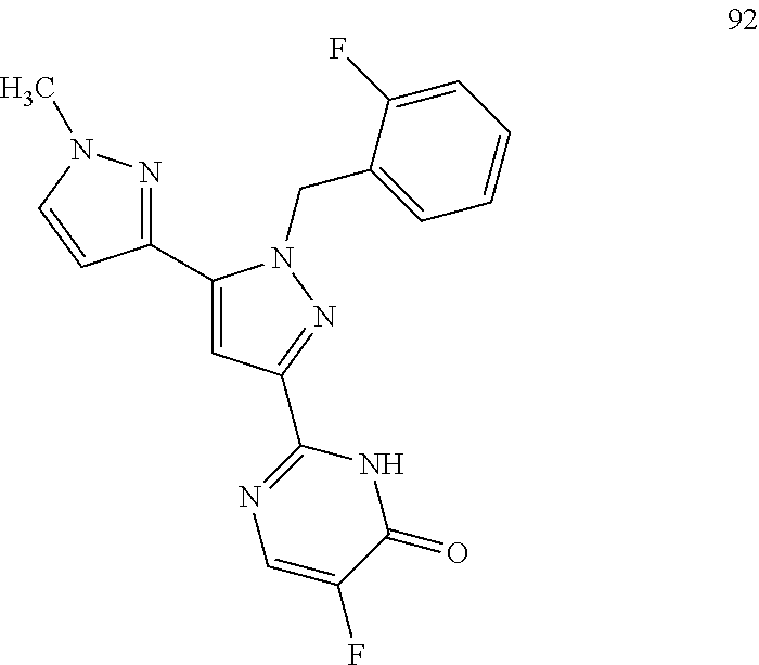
C1=CC=C(F)C(CN2C(C3=NN(C)C=C3)=CC(C3=NC=C(F)C(=O)N3)=N2)=C1
